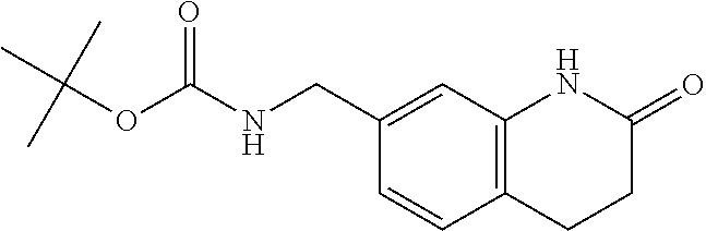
C12=C(C=C(CNC(OC(C)(C)C)=O)C=C1)NC(=O)CC2
